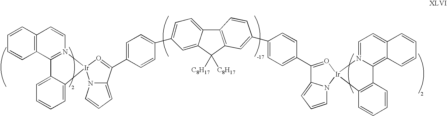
C1=CC2=C(C=C1)C1=N(C=C2)[Ir]2(C3=CC=CC=C13)N1C(=CC=C1)C(C1=CC=C(C3=CC=C4C5=C(C([C8H17])([C8H17])C4=C3)C=C(C3=CC=C(C4=O[Ir]6(N7C4=CC=C7)N4=CC=C7C(=C4C4=C6C=CC=C4)C=CC=C7)C=C3)C=C5)C=C1)=O2
